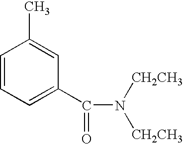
C1=CC=C(C(N([CH2CH3])[CH2CH3])=O)C=C1C
